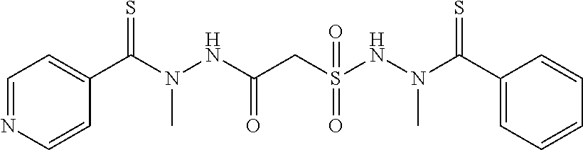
C1=NC=CC(C(N(NC(CS(NN(C(C2=CC=CC=C2)=S)C)(=O)=O)=O)C)=S)=C1
